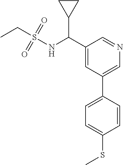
C1(C(NS(=O)(=O)CC)C2CC2)=CC(C2=CC=C(SC)C=C2)=CN=C1
